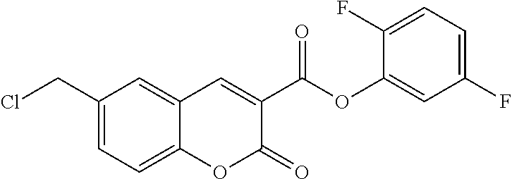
C1(CCl)=CC=C2C(=C1)C=C(C(OC1=CC(F)=CC=C1F)=O)C(=O)O2
